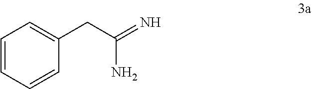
C1=CC=CC(CC(=N)N)=C1
